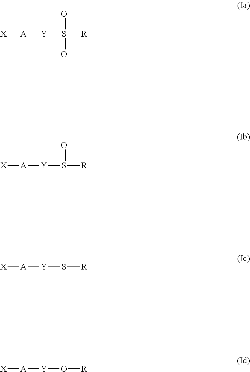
S([R])([Y][A][X])(=O)=O.S([R])([Y][A][X])=O.S([R])[Y][A][X].O([R])[Y][A][X]
